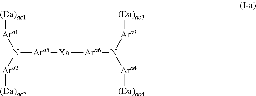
[Ara1](N([Ara2][(Da)ac2])[Ara5][Xa][Ara6]N([Ara4][(Da)ac4])[Ara3][(Da)ac3])[(Da)ac1]
